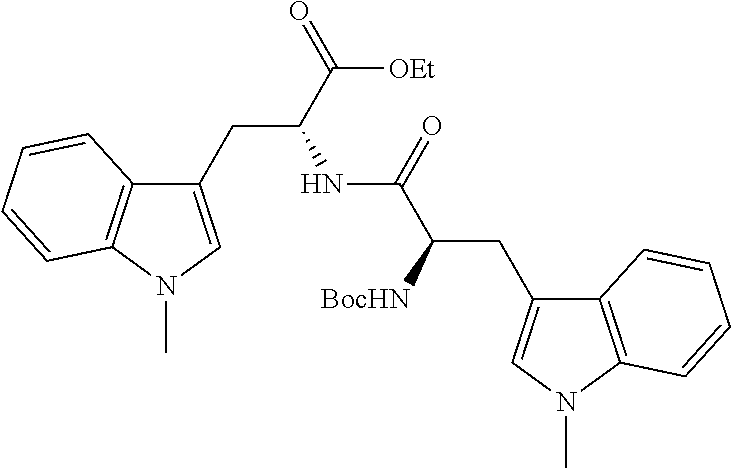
C1(CC(C(=O)[OEt])NC(C([BocHN])CC2=CN(C)C3=C2C=CC=C3)=O)=CN(C)C2=C1C=CC=C2
